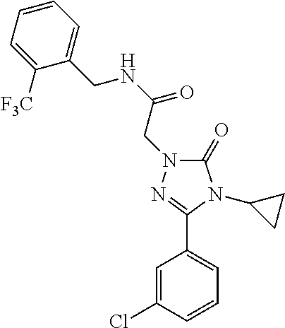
C(NC(=O)CN1C(=O)N(C2CC2)C(C2=CC=CC(Cl)=C2)=N1)C1=CC=CC=C1[F3C]
